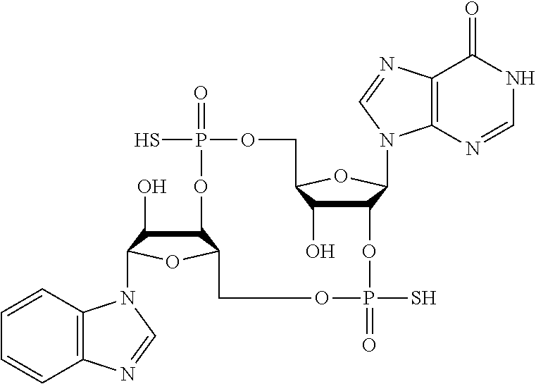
C12C(O)C(N3C4=C(C=CC=C4)N=C3)OC1COP(=O)(S)OC1C(O)C(OC1N1C3=C(C(=O)NC=N3)N=C1)COP(=O)(S)O2
